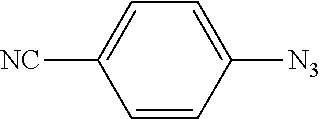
C1=CC([N3])=CC=C1[NC]
